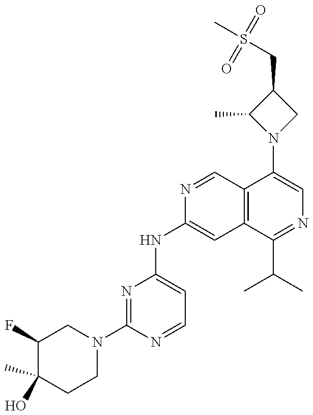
C1(F)C(C)(O)CCN(C2=NC(NC3=CC4=C(C=N3)C(N3CC(CS(C)(=O)=O)C3C)=CN=C4C(C)C)=CC=N2)C1
